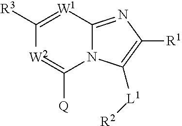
C12=NC([R1])=C([L1][R2])N1C([Q])=[W2]C([R3])=[W1]2
